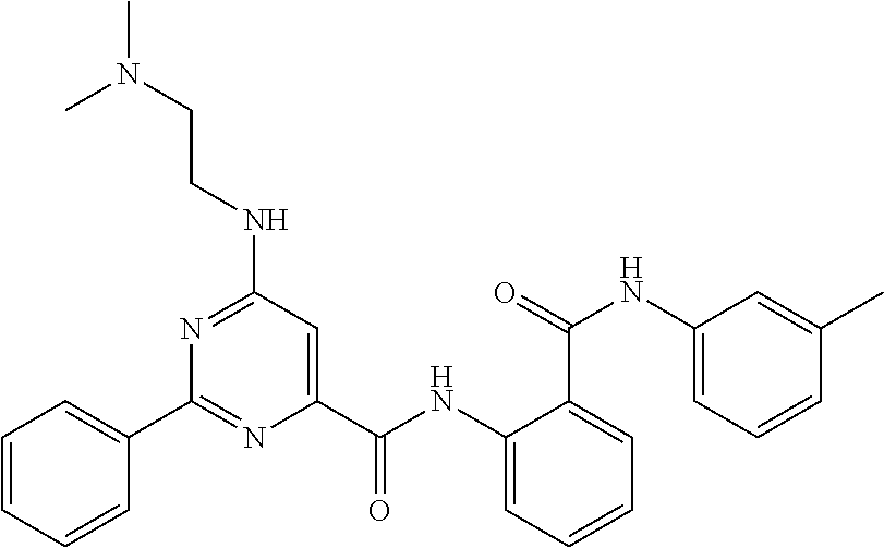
N1=C(NCCN(C)C)C=C(C(NC2=CC=CC=C2C(NC2=CC=CC(C)=C2)=O)=O)N=C1C1=CC=CC=C1
